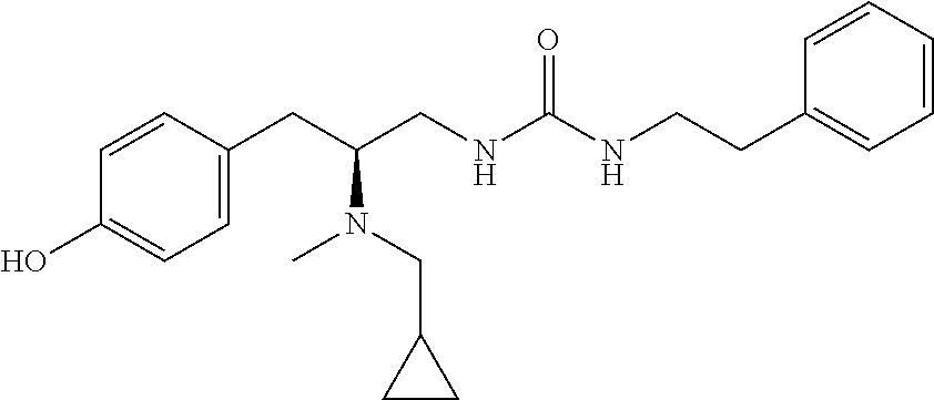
C1(CC(CNC(NCCC2=CC=CC=C2)=O)N(C)CC2CC2)=CC=C(O)C=C1
